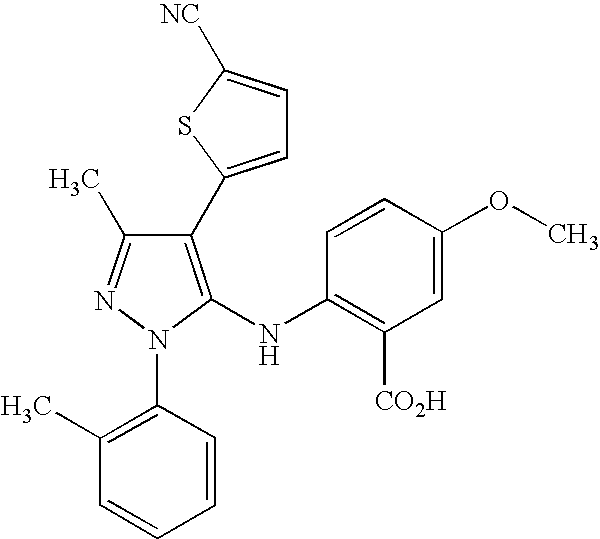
C1(C2=CC=C([NC])S2)=C(NC2=C([CO2H])C=C(OC)C=C2)N(C2=C(C)C=CC=C2)N=C1C
